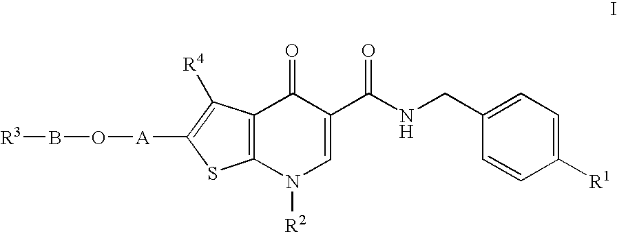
C12=C(N([R2])C=C(C(NCC3=CC=C([R1])C=C3)=O)C1=O)SC([A]OB[R3])=C2[R4]
